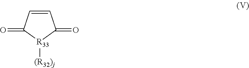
C1=CC(=O)[R33]([(R32)j])C1=O
